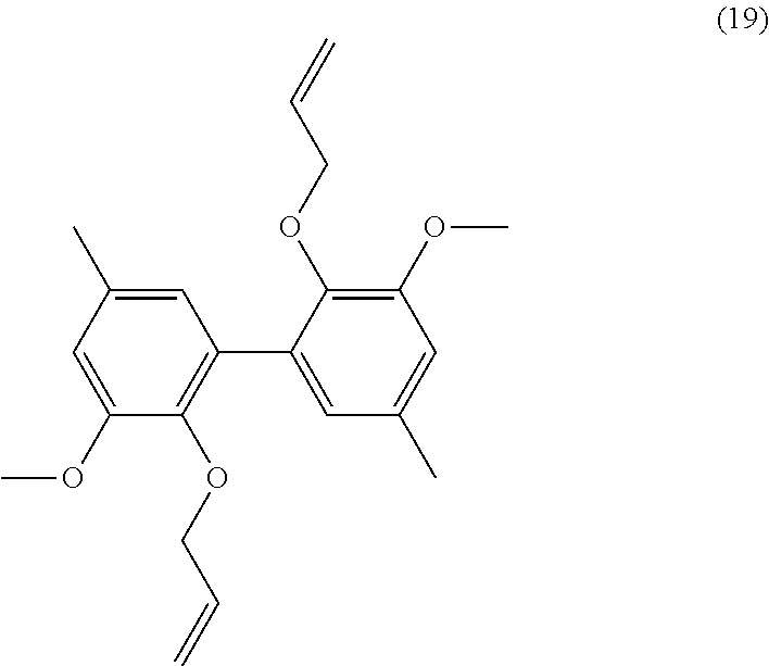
C1(C2=CC(C)=CC(OC)=C2OCC=C)=C(OCC=C)C(OC)=CC(C)=C1
